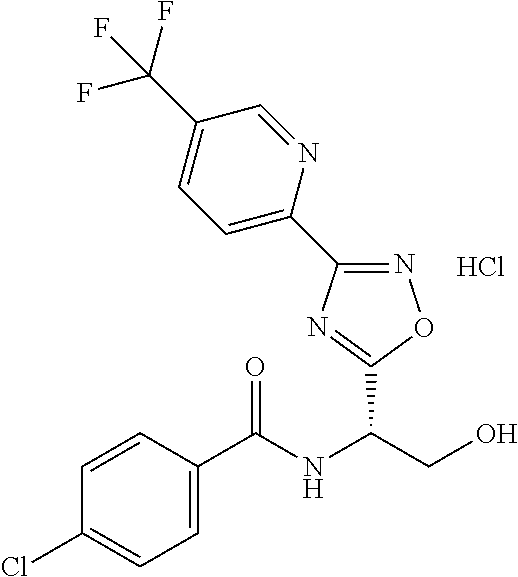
C(NC(CO)C1=NC(C2=CC=C(C(F)(F)F)C=N2)=NO1)(=O)C1=CC=C(Cl)C=C1.Cl
